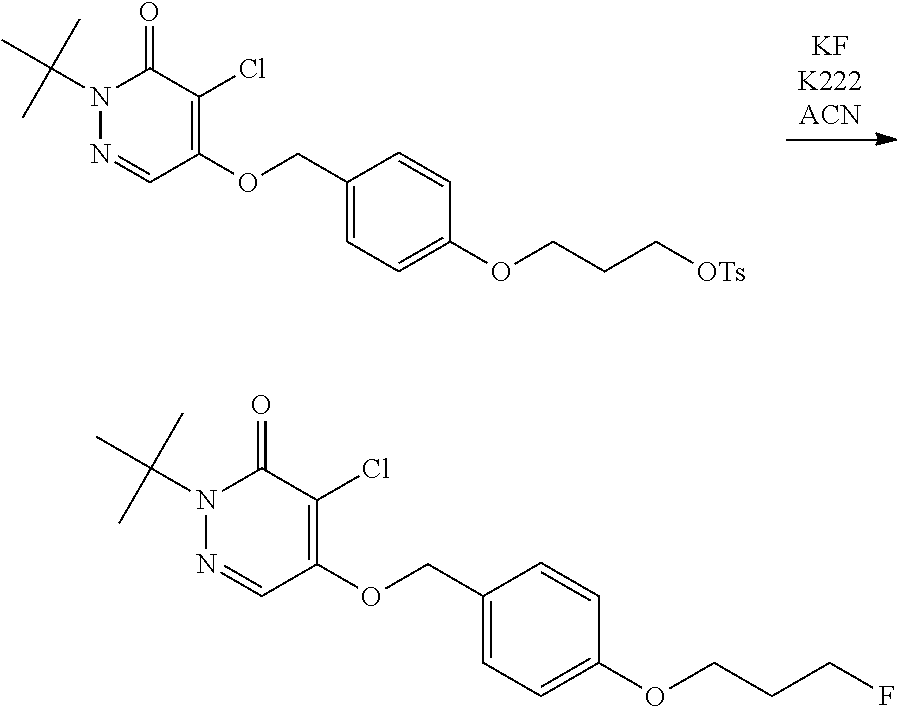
[KFK222ACN].N1(C(C)(C)C)N=CC(OCC2=CC=C(OCCC[OTs])C=C2)=C(Cl)C1=O.N1(C(C)(C)C)N=CC(OCC2=CC=C(OCCCF)C=C2)=C(Cl)C1=O
